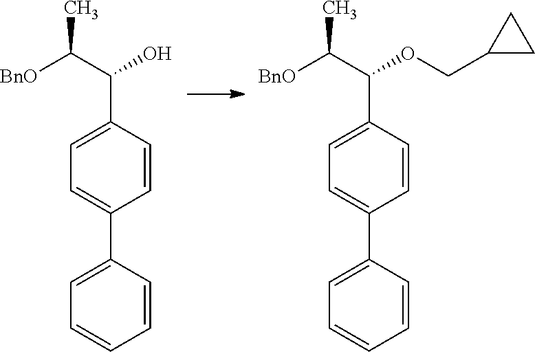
[BnO]C(C(O)C1=CC=C(C2=CC=CC=C2)C=C1)C.[BnO]C(C(OCC1CC1)C1=CC=C(C2=CC=CC=C2)C=C1)C
